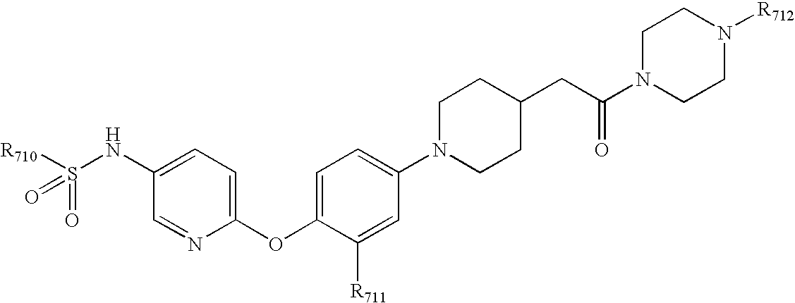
[R710]S(NC1=CC=C(OC2=CC=C(N3CCC(CC(N4CCN([R712])CC4)=O)CC3)C=C2[R711])N=C1)(=O)=O
